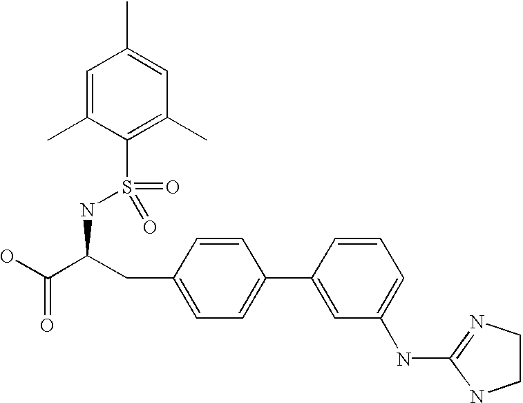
OC(C(CC1=CC=C(C2=CC(NC3=NCCN3)=CC=C2)C=C1)NS(=O)(=O)C1=C(C)C=C(C)C=C1C)=O
